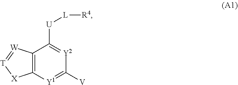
C12=C([Y1]=C([V])[Y2]=C1[U][L][R4])[X][T]=[W]2
